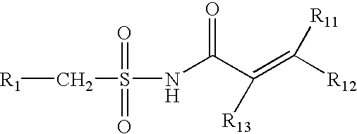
[R1]CS(NC(C(=C([R12])[R11])[R13])=O)(=O)=O
